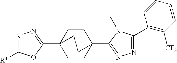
N1=C([R4])OC(C23CCC(C4=NN=C(C5=C([CF3])C=CC=C5)N4C)(CC2)CC3)=N1
